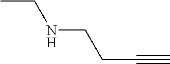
CCNCCC#C
